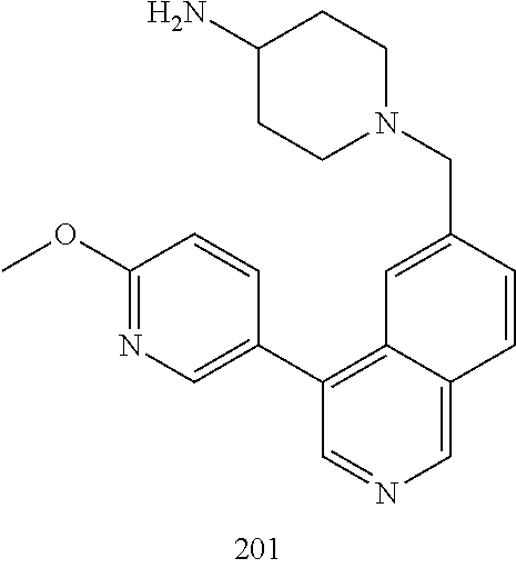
N1(CC2=CC3=C(C4=CN=C(OC)C=C4)C=NC=C3C=C2)CCC(N)CC1
